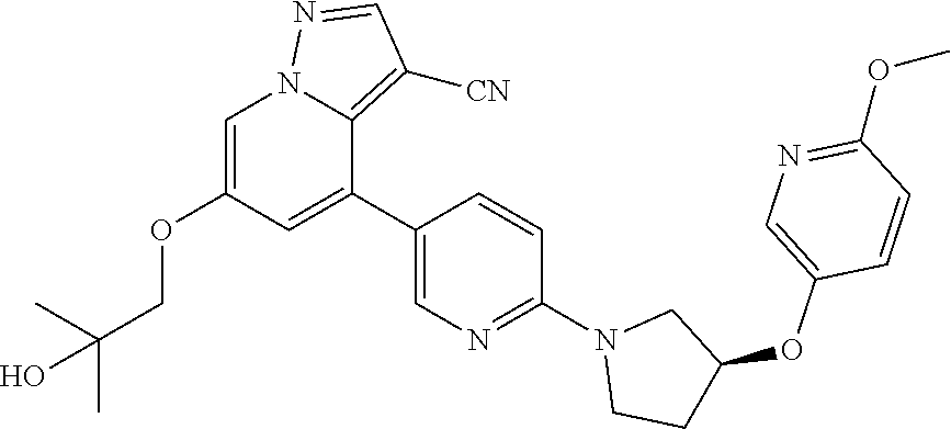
C1=C(OCC(O)(C)C)C=C(C2=CN=C(N3CC(OC4=CN=C(OC)C=C4)CC3)C=C2)C2=C([CN])C=NN12
